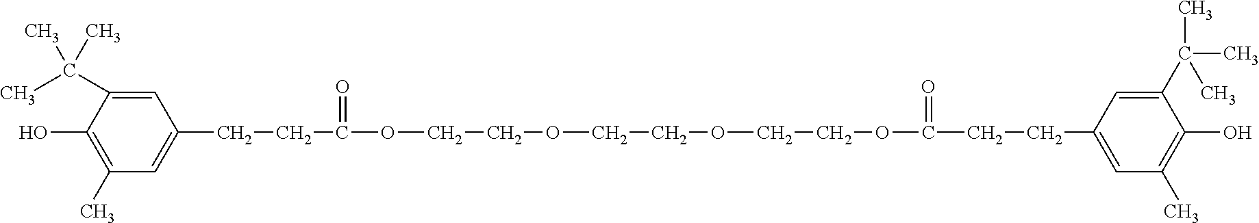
C1=C(C(C)(C)C)C(O)=C(C)C=C1CCC(OCCOCCOCCOC(=O)CCC1=CC(C)=C(O)C(C(C)(C)C)=C1)=O
